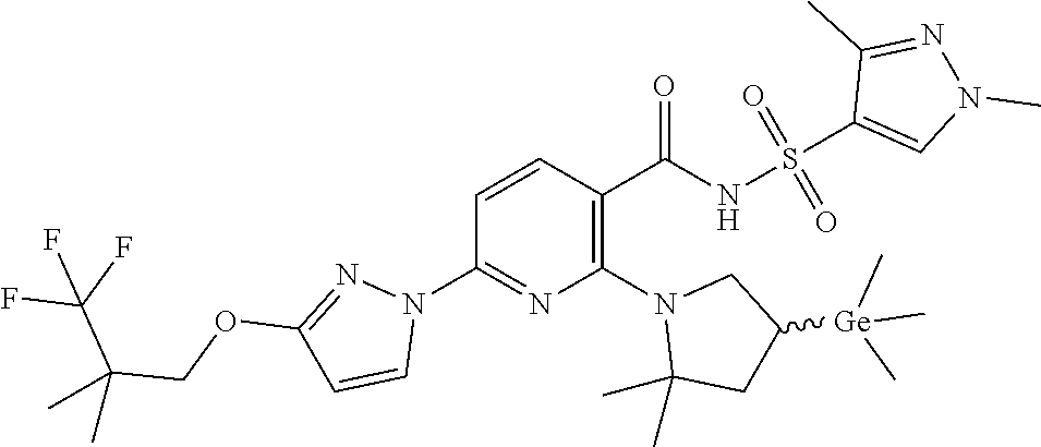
N1(C2=C(C(=O)NS(=O)(=O)C3=CN(C)N=C3C)C=CC(N3C=CC(OCC(C)(C(F)(F)F)C)=N3)=N2)C(C)(C)CC([Ge](C)(C)C)C1
